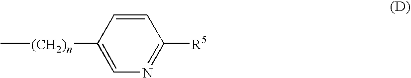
C1=CC([(CH2)n]C)=CN=C1[R5]
